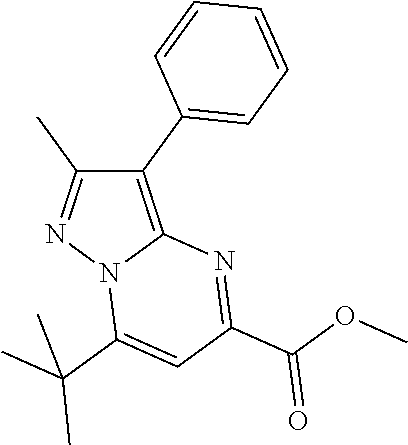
C1(C2=CC=CC=C2)=C2N(N=C1C)C(C(C)(C)C)=CC(C(=O)OC)=N2
